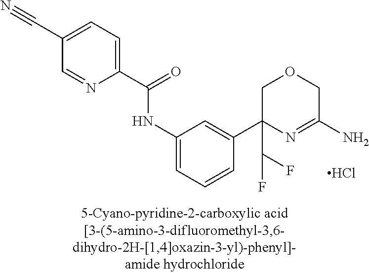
C1(C(=O)NC2=CC=CC(C3(C(F)F)N=C(N)COC3)=C2)=CC=C(C#N)C=N1.Cl
